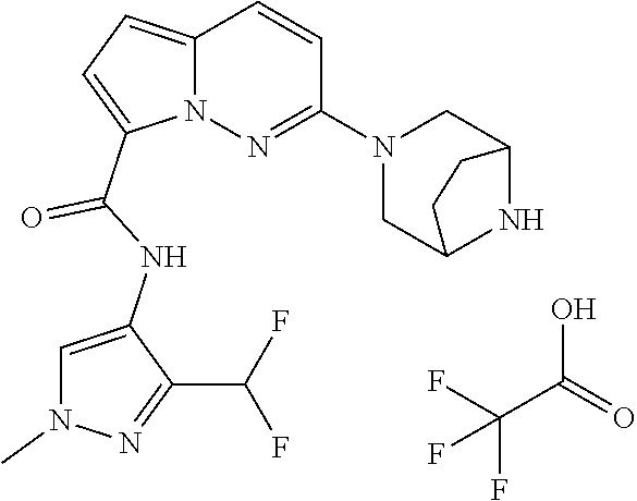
FC(F)(C(O)=O)F.N12C(=CC=C1C(NC1=CN(C)N=C1C(F)F)=O)C=CC(N1CC3NC(C1)CC3)=N2
